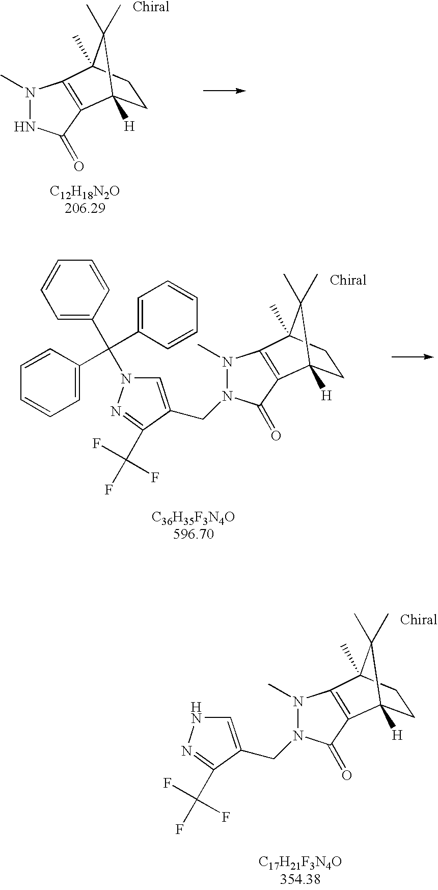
N1(C)C2=C(C(=O)N1)C1([H])CCC2(C)C1(C)C.C1CC2(C)C(C)(C)C1([H])C1=C2N(C)N(CC2=CN(C(C3=CC=CC=C3)(C3=CC=CC=C3)C3=CC=CC=C3)N=C2C(F)(F)F)C1=O.C1CC2(C)C(C)(C)C1([H])C1=C2N(C)N(CC2=CNN=C2C(F)(F)F)C1=O
